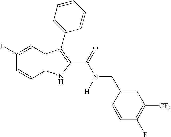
C1(F)=CC2=C(C=C1)NC(C(=O)N([H])CC1=CC([CF3])=C(F)C=C1)=C2C1=CC=CC=C1
